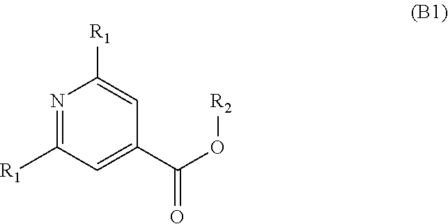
N1=C([R1])C=C(C(O[R2])=O)C=C1[R1]
